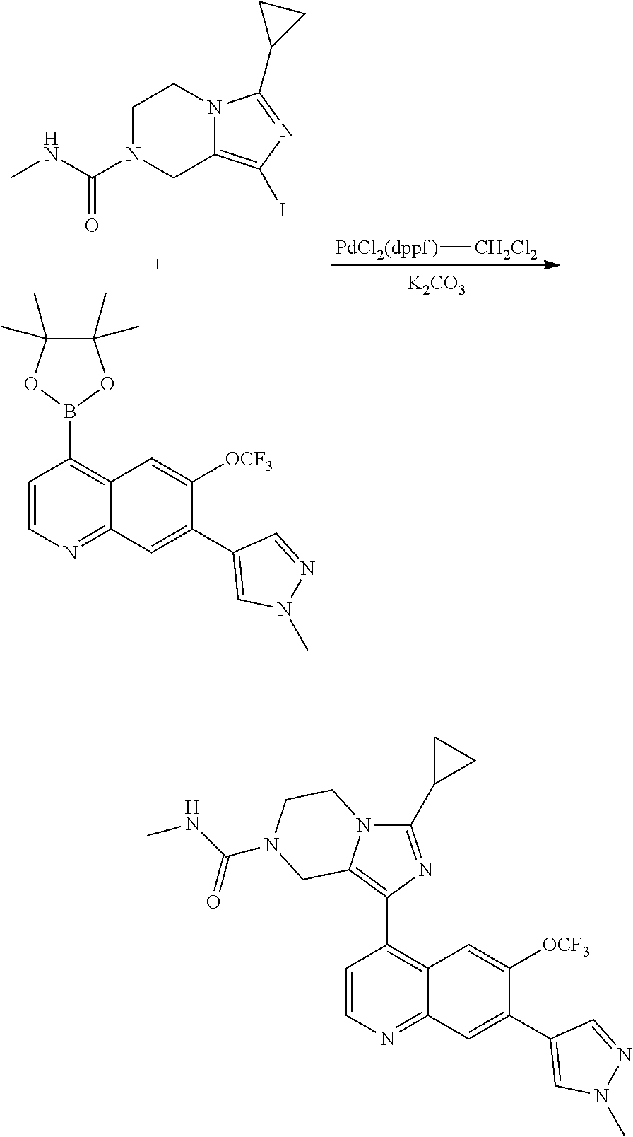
[K2CO3].C1N(C(NC)=O)CC2=C(I)N=C(C3CC3)N2C1.C1=CN=C2C(=C1B1OC(C)(C)C(C)(C)O1)C=C([OCF3])C(C1=CN(C)N=C1)=C2.[PdCl2(dppf)][CH2Cl2].C1=CN=C2C(=C1C1=C3N(C(C4CC4)=N1)CCN(C(NC)=O)C3)C=C([OCF3])C(C1=CN(C)N=C1)=C2
